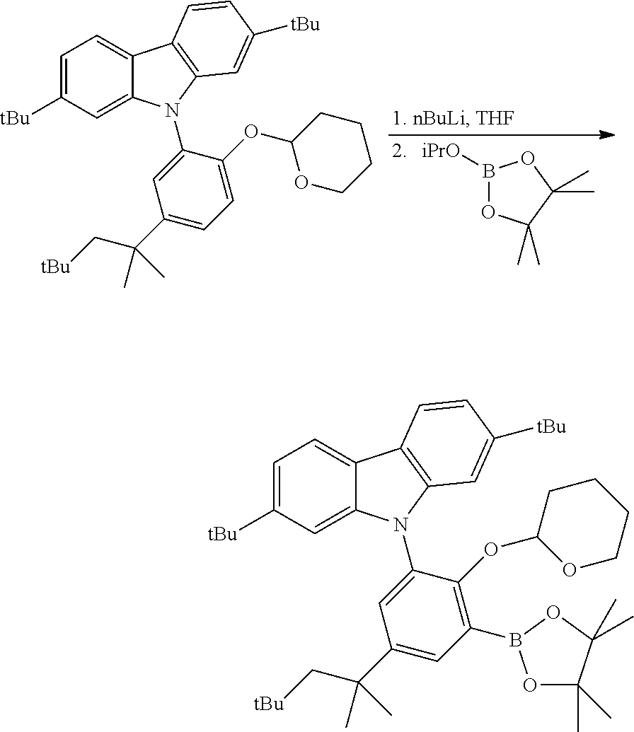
B1([iPrO])OC(C)(C)C(C)(C)O1.C1=C([tBu])C=C2C(=C1)C1=C(C=C([tBu])C=C1)N2C1=CC(C(C[tBu])(C)C)=CC=C1OC1OCCCC1.C1=C([tBu])C=C2C(=C1)C1=C(C=C([tBu])C=C1)N2C1=CC(C(C[tBu])(C)C)=CC(B2OC(C)(C)C(C)(C)O2)=C1OC1OCCCC1
